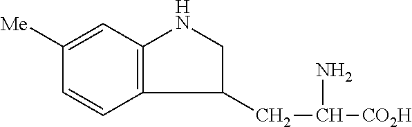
C1([Me])=CC2=C(C=C1)C(CC(N)[CO2H])CN2
